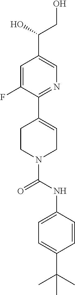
C1=C(F)C(C2=CCN(C(NC3=CC=C(C(C)(C)C)C=C3)=O)CC2)=NC=C1C(CO)O
